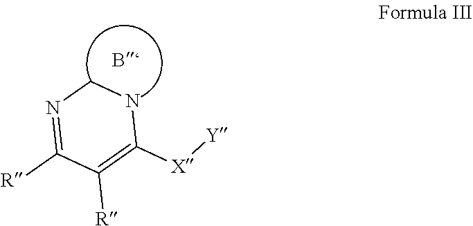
N1=C([R])C([R])=C([X][Y])NC1
